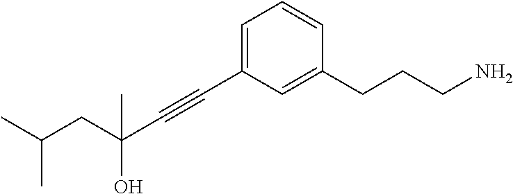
C1(CCCN)=CC(C#CC(O)(CC(C)C)C)=CC=C1
